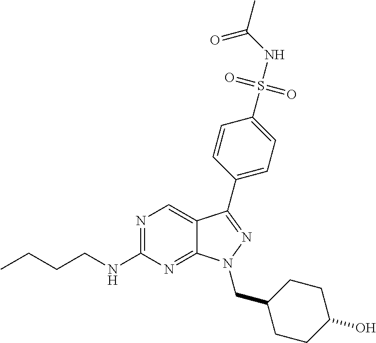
N1=C(NCCCC)N=C2C(=C1)C(C1=CC=C(S(NC(C)=O)(=O)=O)C=C1)=NN2CC1CCC(O)CC1
